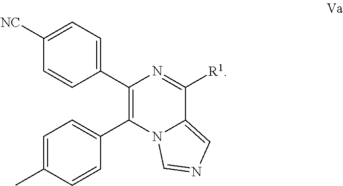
C1=CC(C2=C(C3=CC=C(C)C=C3)N3C(=CN=C3)C([R1])=N2)=CC=C1[NC]
